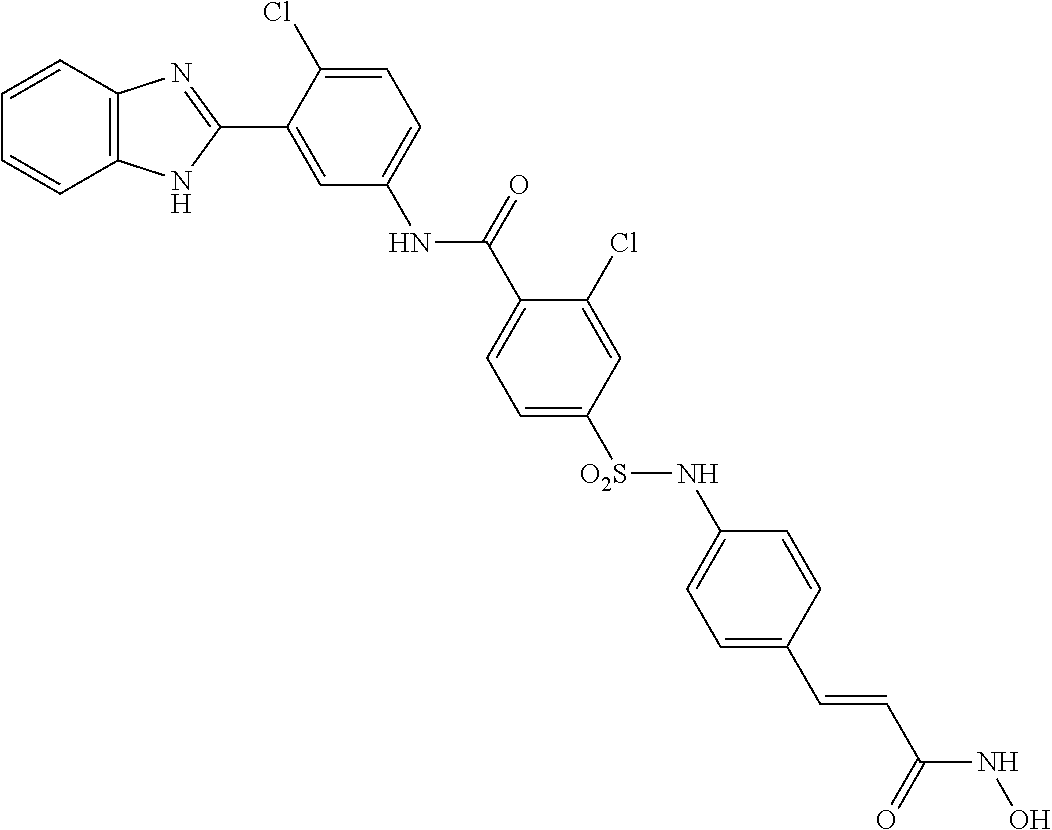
N(C1=CC=C(Cl)C(C2=NC3=C(N2)C=CC=C3)=C1)C(=O)C1=CC=C([SO2]NC2=CC=C(C=CC(NO)=O)C=C2)C=C1Cl
